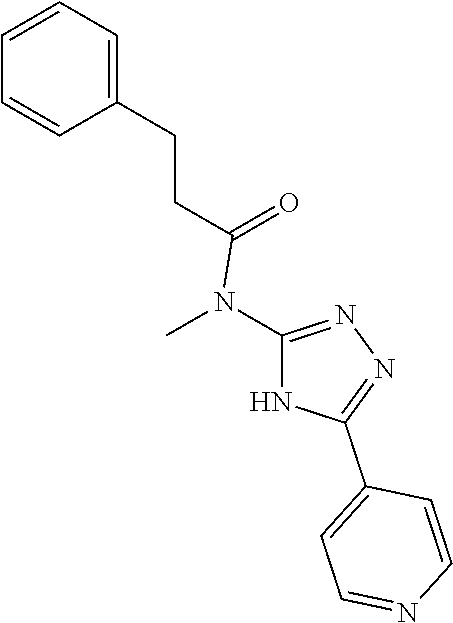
C1=C(CCC(=O)N(C2=NN=C(C3=CC=NC=C3)N2)C)C=CC=C1
